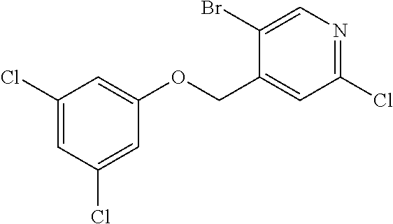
C1(Cl)=CC(Cl)=CC(OCC2=CC(Cl)=NC=C2Br)=C1
